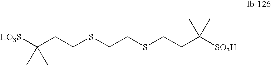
[HO3S]C(CCSCCSCCC([SO3H])(C)C)(C)C
